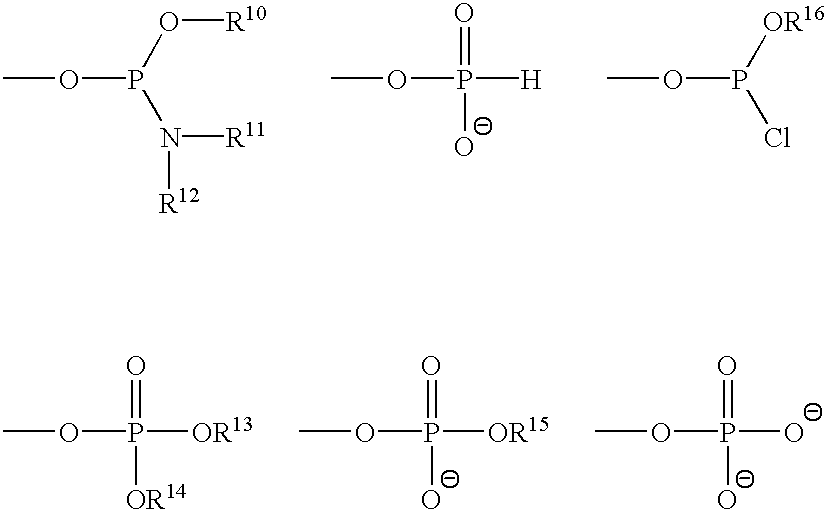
O(P(O[R10])N([R12])[R11])C.COP([O-])(=O)[H].COP(Cl)[OR16].COP(=O)([OR13])[OR14].COP(=O)([OR15])[O-].COP(=O)([O-])[O-]
